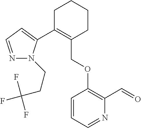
C1C(C2=CC=NN2CCC(F)(F)F)=C(COC2=C(C=O)N=CC=C2)CCC1
